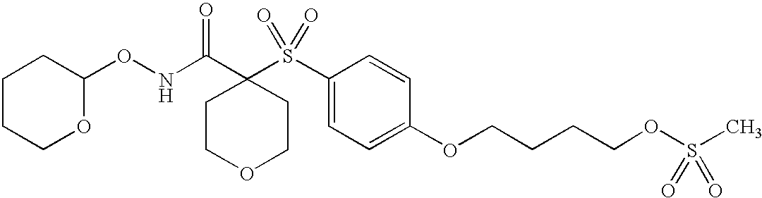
C1(ONC(C2(S(C3=CC=C(OCCCCOS(C)(=O)=O)C=C3)(=O)=O)CCOCC2)=O)CCCCO1
